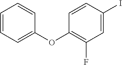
C1=CC=C(OC2=C(F)C=C(I)C=C2)C=C1
